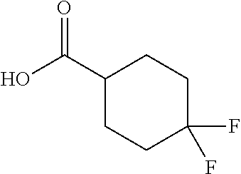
C1(F)(F)CCC(C(O)=O)CC1
